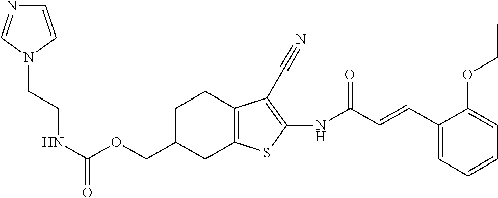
N(C(OCC1CC2=C(CC1)C(C#N)=C(NC(C=CC1=CC=CC=C1OCC)=O)S2)=O)CCN1C=CN=C1
